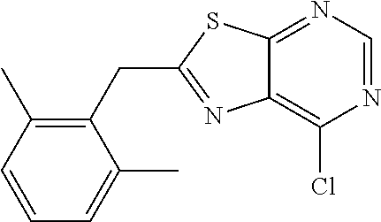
C1(CC2=NC3=C(Cl)N=CN=C3S2)=C(C)C=CC=C1C
